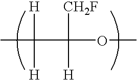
CC(C(OC)([CH2F])[H])([H])[H]
